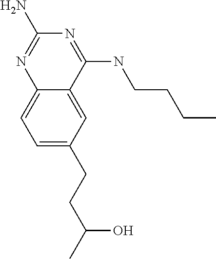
C1=C(CCC(C)O)C=C2C(=C1)N=C(N)N=C2NCCCC
